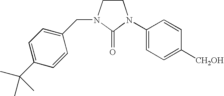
C1CN(CC2=CC=C(C(C)(C)C)C=C2)C(=O)N1C1=CC=C([CH2OH])C=C1
